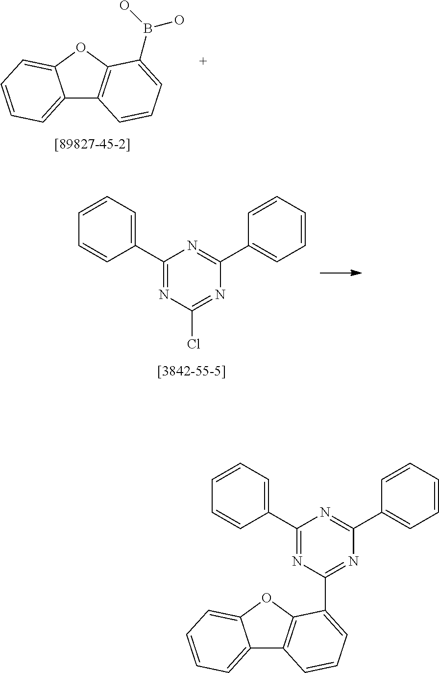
C1(C2=CC=CC=C2)=NC(Cl)=NC(C2=CC=CC=C2)=N1.C12=CC=CC=C1OC1=C2C=CC=C1B(O)O.C12=CC=CC=C1OC1=C2C=CC=C1C1=NC(C2=CC=CC=C2)=NC(C2=CC=CC=C2)=N1
